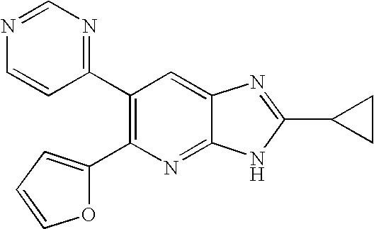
C1(C2=C(C3=NC=NC=C3)C=C3C(=N2)NC(C2CC2)=N3)=CC=CO1
